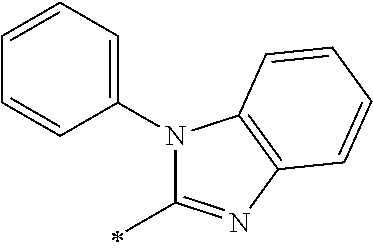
N1(C2=CC=CC=C2)C(C)=NC2=C1C=CC=C2
